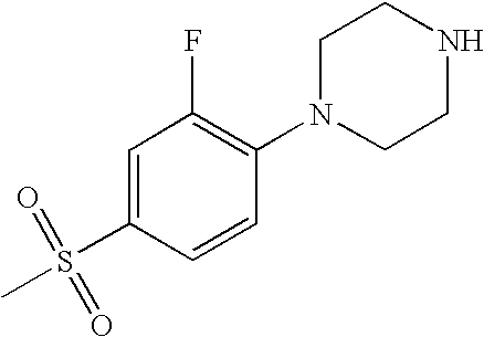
C1=C(S(C)(=O)=O)C=CC(N2CCNCC2)=C1F
